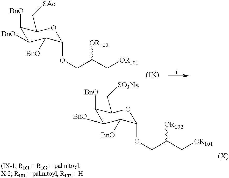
C1([BnO])C([BnO])C([BnO])C(OCC(C[OR101])[OR102])OC1C[SAc].C1([BnO])C([BnO])C([BnO])C(OCC(C[OR101])[OR102])OC1C[SO3Na]
